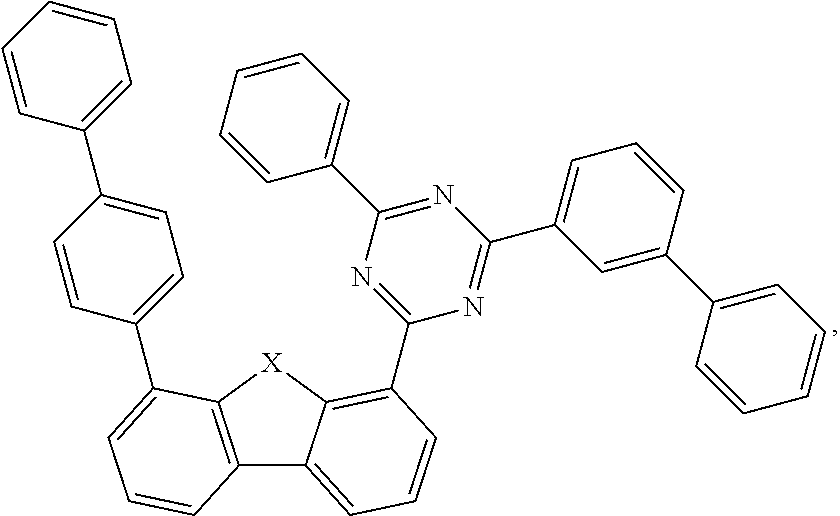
C12=C([X]C3=C(C4=NC(C5=CC=CC=C5)=NC(C5=CC=CC(C6=CC=CC=C6)=C5)=N4)C=CC=C13)C(C1=CC=C(C3=CC=CC=C3)C=C1)=CC=C2
